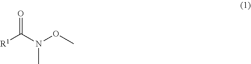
N(C)(C([R1])=O)OC
